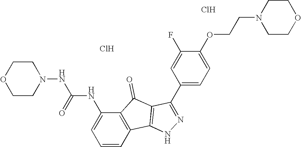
O1CCN(NC(NC2=CC=CC3=C2C(=O)C2=C3NN=C2C2=CC=C(OCCN3CCOCC3)C(F)=C2)=O)CC1.Cl.Cl
